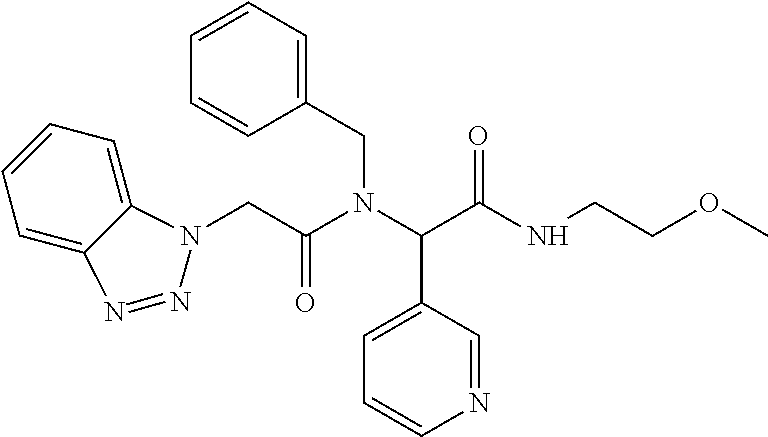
C(C(N(C(C(NCCOC)=O)C1=CC=CN=C1)CC1=CC=CC=C1)=O)N1C2=CC=CC=C2N=N1
